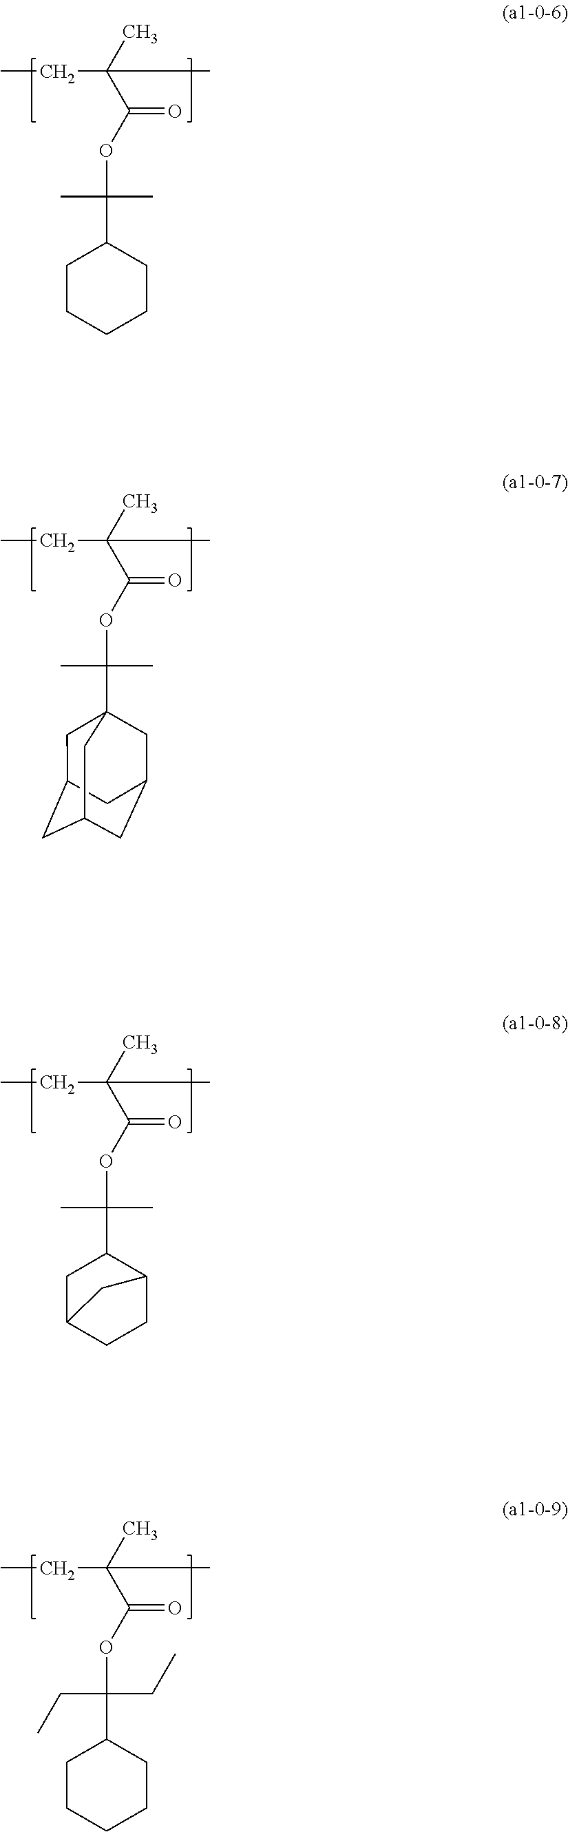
CCC(C)(C(OC(C)(C)C1CCCCC1)=O)C.CCC(C)(C(OC(C)(C)C12CC3CC(CC(C1)C3)C2)=O)C.CCC(C)(C(OC(C)(C)C1CC2CCC1C2)=O)C.CCC(C)(C(OC(CC)(CC)C1CCCCC1)=O)C
